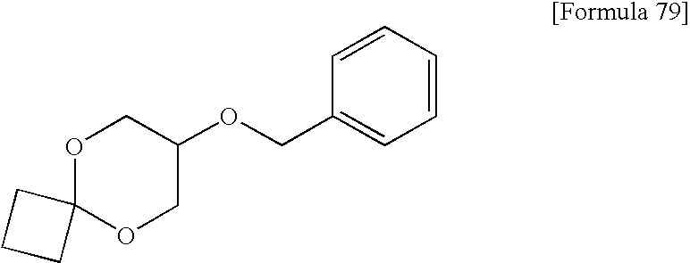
O1CC(OCC2=CC=CC=C2)COC12CCC2
